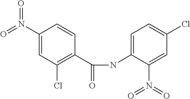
C(NC1=CC=C(Cl)C=C1N(=O)=O)(=O)C1=C(Cl)C=C(N(=O)=O)C=C1
